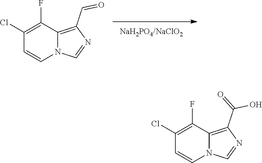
C1(Cl)=C(F)C2=C(C=O)N=CN2C=C1.C1(Cl)=C(F)C2=C(C(=O)O)N=CN2C=C1
